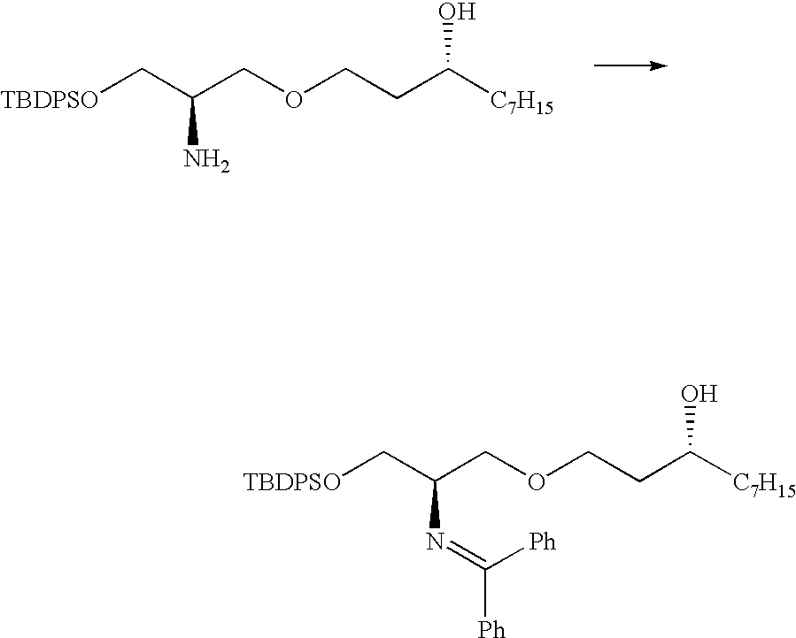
C(COCCC([C7H15])O)(N=C([Ph])[Ph])C[TBDPSO].C(COCCC([C7H15])O)(N)C[TBDPSO]
